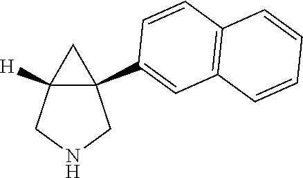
C12([H])CNCC1(C1=CC3=C(C=C1)C=CC=C3)C2
